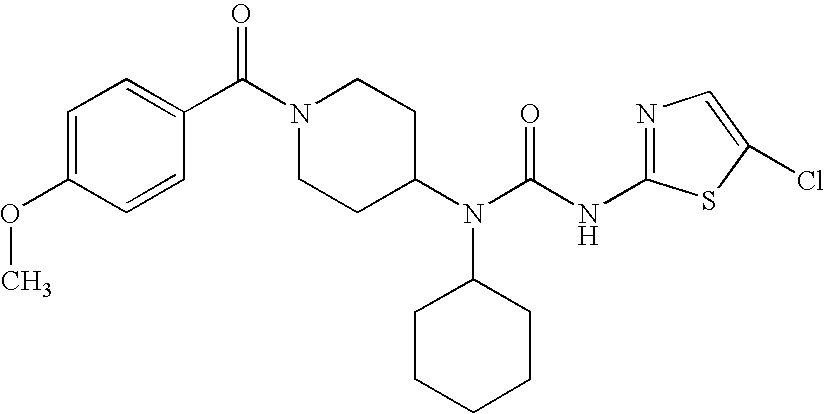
C1=C(OC)C=CC(C(N2CCC(N(C3CCCCC3)C(=O)NC3=NC=C(Cl)S3)CC2)=O)=C1
